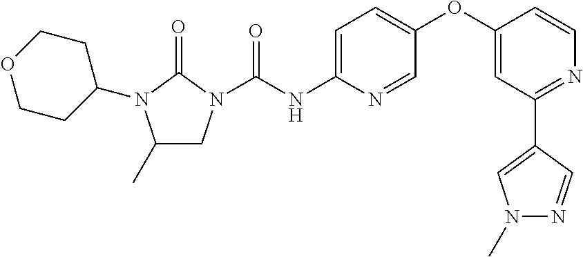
C1(C)CN(C(NC2=CC=C(OC3=CC(C4=CN(C)N=C4)=NC=C3)C=N2)=O)C(=O)N1C1CCOCC1
